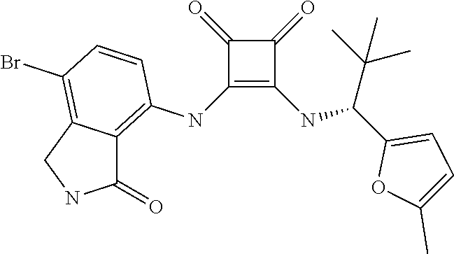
C1(NC2=C3C(=C(Br)C=C2)CNC3=O)=C(NC(C2=CC=C(C)O2)C(C)(C)C)C(=O)C1=O
